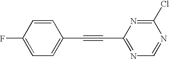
FC1=CC=C(C#CC2=NC=NC(Cl)=N2)C=C1
